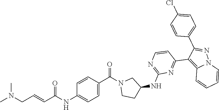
CN(CC=CC(NC1=CC=C(C(=O)N2CCC(NC3=NC=CC(C4=C5N(N=C4C4=CC=C(Cl)C=C4)C=CC=C5)=N3)C2)C=C1)=O)C
